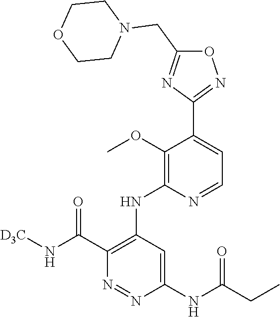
O1C(CN2CCOCC2)=NC(C2=CC=NC(NC3=C(C(N[D3C])=O)N=NC(NC(CC)=O)=C3)=C2OC)=N1
